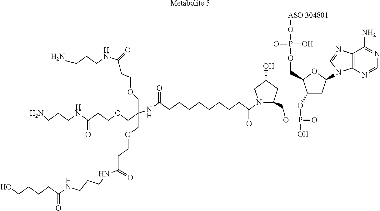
[Metabolite 5].NCCCNC(=O)CCOCC(COCCC(NCCCNC(CCCCO)=O)=O)(COCCC(NCCCN)=O)NC(CCCCCCCCC(N1C(COP(=O)(OC2CC(N3C4=C(N=C3)C(N)=NC=N4)OC2COP(O[ASO 304801])(O)=O)O)CC(O)C1)=O)=O
